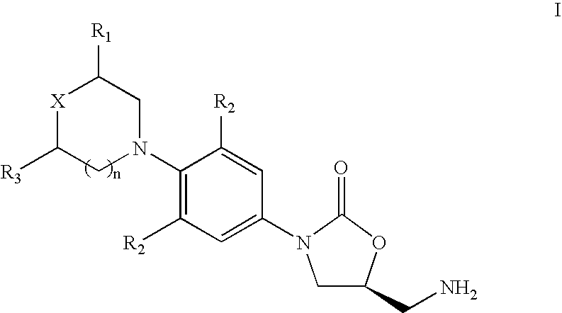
[X]1C([R3])CN(C2=C([R2])C=C(N3CC(CN)OC3=O)C=C2[R2])CC1[R1]
